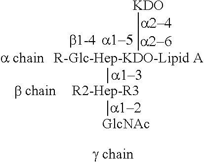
[R-Glc-Hep-KDO-Lipid A]([KDO])[R2-Hep-R3][GlcNAc].[a chain].[b chain]
